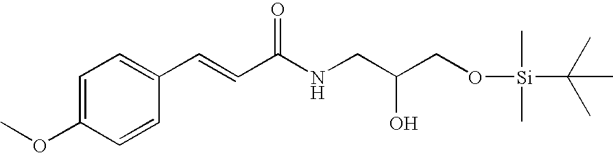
C1=C(OC)C=CC(C=CC(NCC(CO[Si](C)(C)C(C)(C)C)O)=O)=C1
